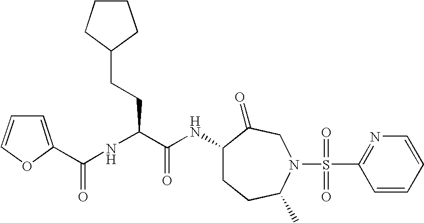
C1(NC(C(NC(=O)C2=CC=CO2)CCC2CCCC2)=O)CCC(C)N(S(C2=NC=CC=C2)(=O)=O)CC1=O
